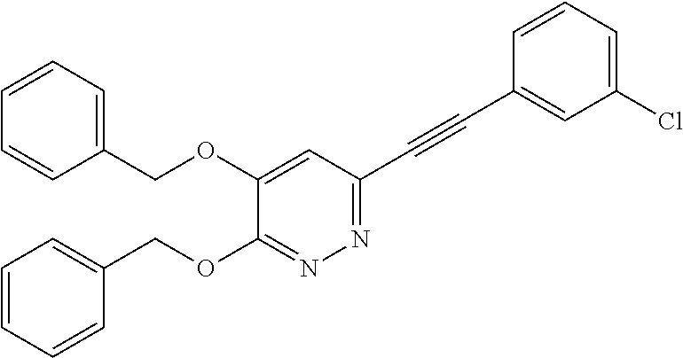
C1(COC2=CC(C#CC3=CC(Cl)=CC=C3)=NN=C2OCC2=CC=CC=C2)=CC=CC=C1
